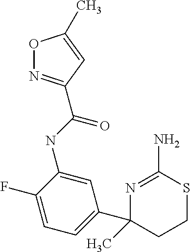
N1=C(N)SCCC1(C1=CC=C(F)C(NC(=O)C2=NOC(C)=C2)=C1)C
